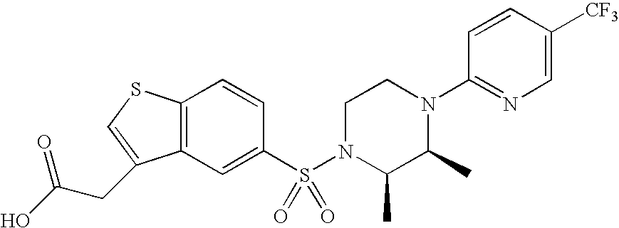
C12=C(C=C(S(N3C(C)C(C)N(C4=NC=C([CF3])C=C4)CC3)(=O)=O)C=C1)C(CC(=O)O)=CS2
